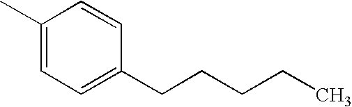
C1(C)=CC=C(CCCCC)C=C1
